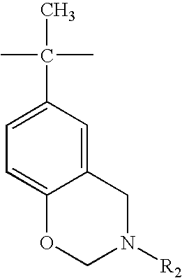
C1=C(C(C)(C)C)C=C2C(=C1)OCN([R2])C2
